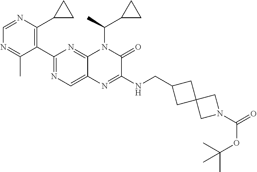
C1(C2=NC=C3C(=N2)N(C(C)C2CC2)C(=O)C(NCC2CC4(C2)CN(C(=O)OC(C)(C)C)C4)=N3)=C(C2CC2)N=CN=C1C
